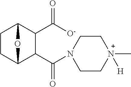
C1CC2C(C(=O)N3CC[N+](C)([H])CC3)C(C([O-])=O)C1O2
